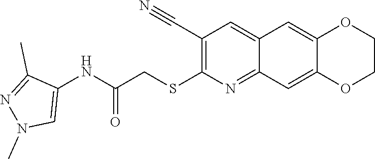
C1=C2C=C3OCCOC3=CC2=NC(SCC(NC2=CN(C)N=C2C)=O)=C1C#N
